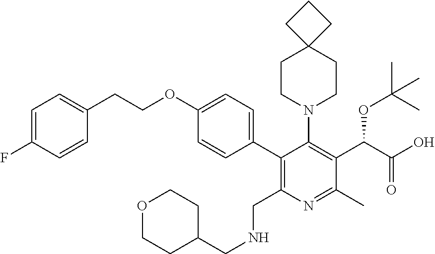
C1=C(F)C=CC(CCOC2=CC=C(C3=C(CNCC4CCOCC4)N=C(C)C(C(C(O)=O)OC(C)(C)C)=C3N3CCC4(CC3)CCC4)C=C2)=C1
